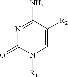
N1=C(N)C([R2])=CN([R1])C1=O
